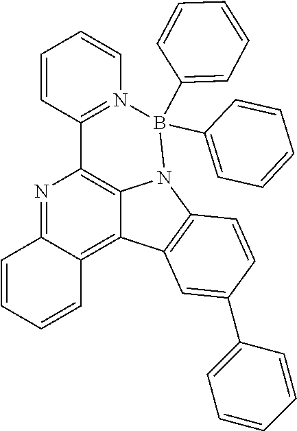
N1=C2C(=C3C4=C1C1=N(C=CC=C1)B(C1=CC=CC=C1)(C1=CC=CC=C1)N4C1=C3C=C(C3=CC=CC=C3)C=C1)C=CC=C2
